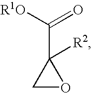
C1OC1(C(=O)[R1O])[R2]
